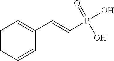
C1=CC=CC(C=CP(O)(=O)O)=C1
